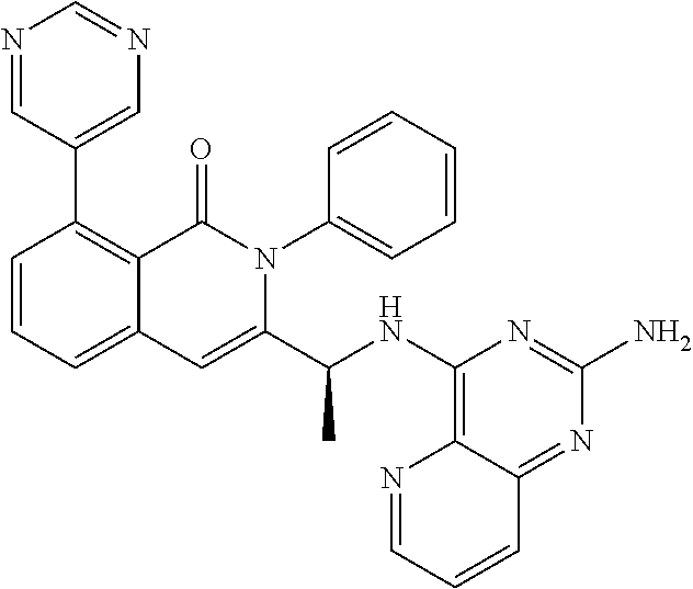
C12=CC=CC(C3=CN=CN=C3)=C1C(=O)N(C1=CC=CC=C1)C(C(C)NC1=C3C(=NC(N)=N1)C=CC=N3)=C2
